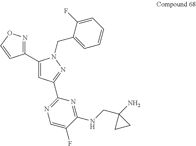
C1(C2=CC(C3=NC=C(F)C(NCC4(N)CC4)=N3)=NN2CC2=CC=CC=C2F)=NOC=C1
